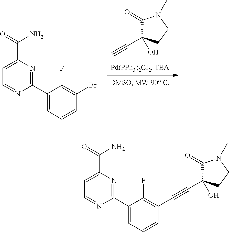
C1(=O)C(C#C)(O)CCN1C.C1=NC(C2=CC=CC(Br)=C2F)=NC(C(=O)N)=C1.C1=NC(C2=CC=CC(C#CC3(O)C(=O)N(C)CC3)=C2F)=NC(C(=O)N)=C1
